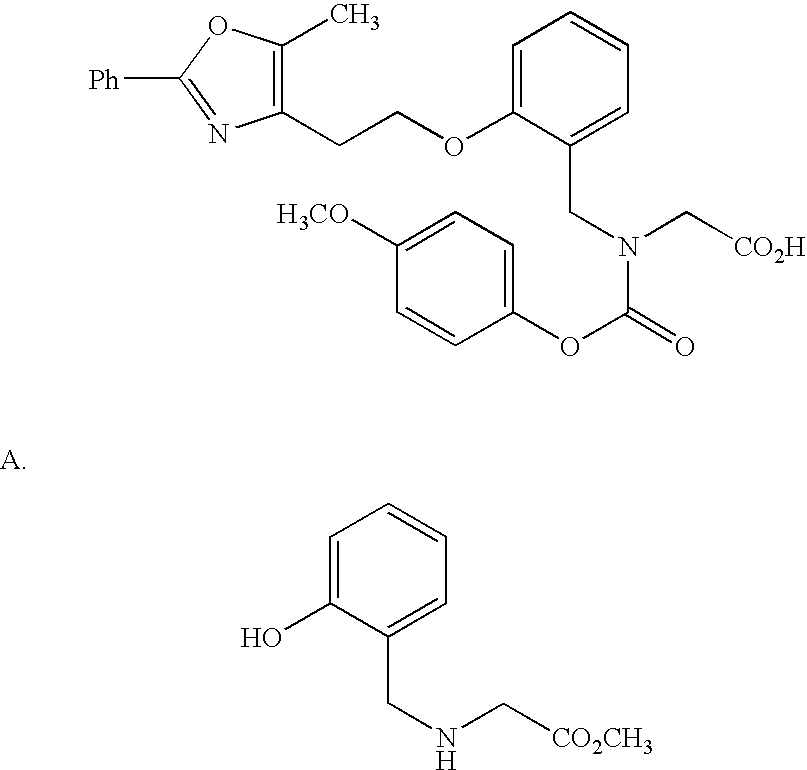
OC1=CC=CC=C1CNC[CO2CH3].C1(CCOC2=CC=CC=C2CN(C[CO2H])C(OC2=CC=C([H3CO])C=C2)=O)=C(C)OC([Ph])=N1
